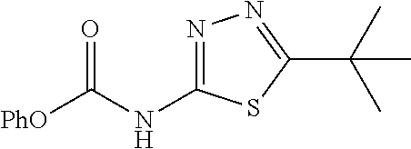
[PhO]C(NC1=NN=C(C(C)(C)C)S1)=O
